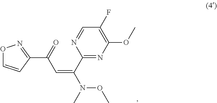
C1=NC(C(=CC(C2=NOC=C2)=O)N(C)OC)=NC(OC)=C1F
